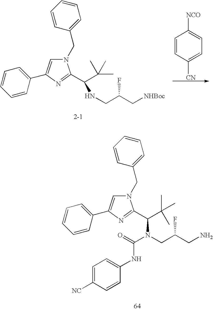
N1(CC2=CC=CC=C2)C=C(C2=CC=CC=C2)N=C1C(C(C)(C)C)NCC(C[NHBoc])F.C1=CC([CN])=CC=C1[NCO].N1(CC2=CC=CC=C2)C=C(C2=CC=CC=C2)N=C1C(C(C)(C)C)N(CC(CN)F)C(=O)NC1=CC=C([NC])C=C1
